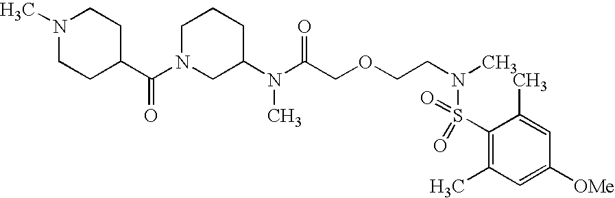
C1CCN(C(C2CCN(C)CC2)=O)CC1N(C(COCCN(S(C1=C(C)C=C([OMe])C=C1C)(=O)=O)C)=O)C
